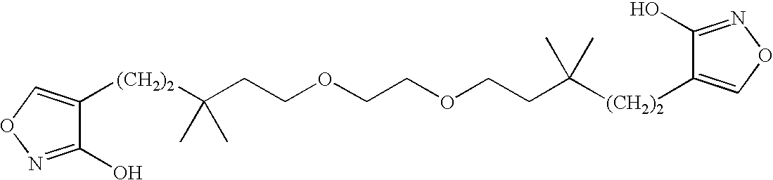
[(CH2)2](C(C)(CCOCCOCCC([(CH2)2]C1=CON=C1O)(C)C)C)C1=CON=C1O
